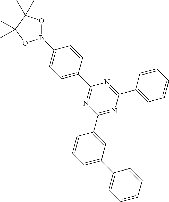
B1(C2=CC=C(C3=NC(C4=CC(C5=CC=CC=C5)=CC=C4)=NC(C4=CC=CC=C4)=N3)C=C2)OC(C)(C)C(C)(C)O1
